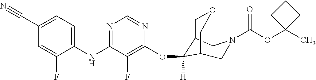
C1(NC2=NC=NC(OC3([H])C4COCC3CN(C(OC3(C)CCC3)=O)C4)=C2F)=CC=C(C#N)C=C1F
